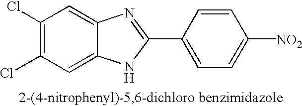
C1(Cl)=C(Cl)C=C2C(=C1)N=C(C1=CC=C([NO2])C=C1)N2
